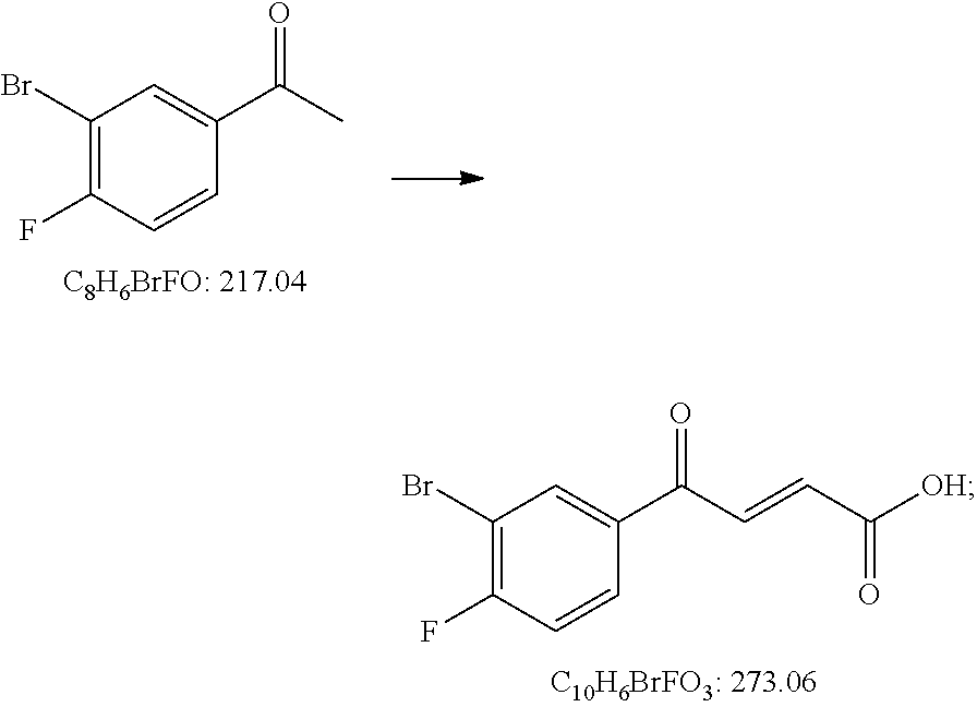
C1(Br)=C(F)C=CC(C(C)=O)=C1.C1(Br)=C(F)C=CC(C(C=CC([OH])=O)=O)=C1
